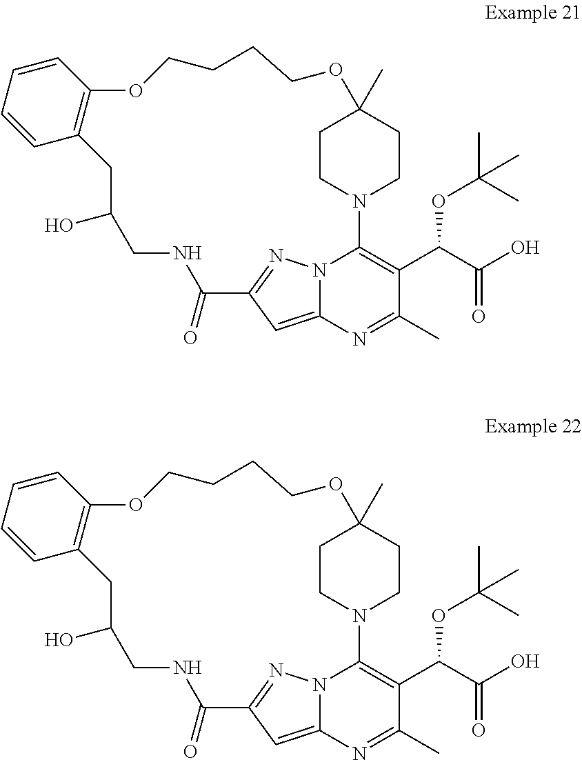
C1CN2CCC1(C)OCCCCOC1=C(CC(O)CNC(=O)C3=NN4C2=C(C(C(=O)O)OC(C)(C)C)C(C)=NC4=C3)C=CC=C1.C1CN2CCC1(C)OCCCCOC1=C(CC(O)CNC(=O)C3=NN4C2=C(C(C(=O)O)OC(C)(C)C)C(C)=NC4=C3)C=CC=C1
